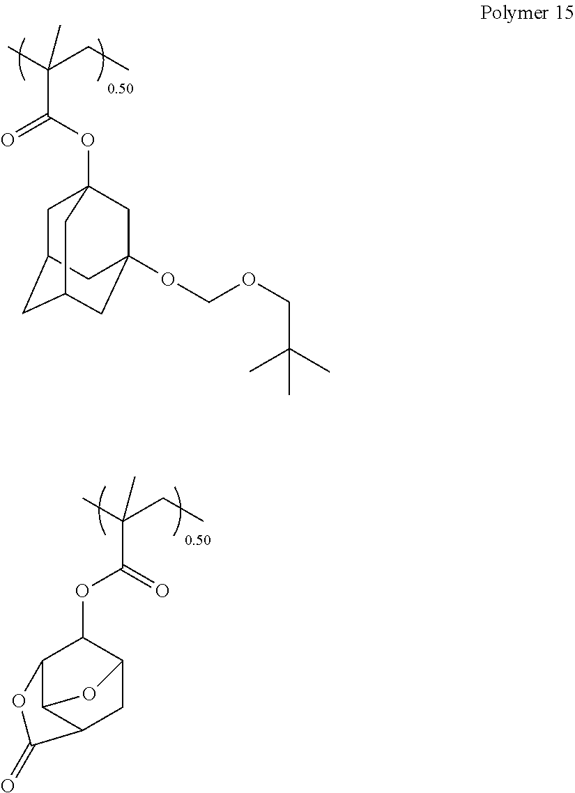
C1C2CC3CC(OCOCC(C)(C)C)(CC1(OC(=O)C(C)(CC)C)C3)C2.CC(CC)(C)C(OC1C2C3C(CC1O3)C(=O)O2)=O
